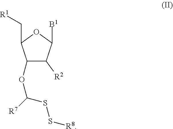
C1(OC(SS[R8])[R7])C([R2])C([B1])OC1C[R1]
